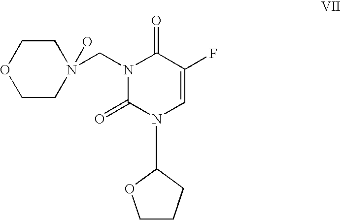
N1(CN2(O)CCOCC2)C(=O)N(C2OCCC2)C=C(F)C1=O
